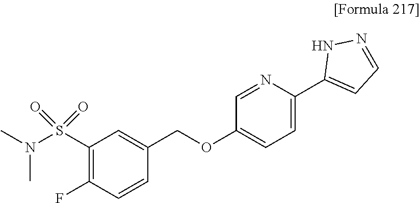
C1=C(C2=CC=NN2)N=CC(OCC2=CC(S(N(C)C)(=O)=O)=C(F)C=C2)=C1
